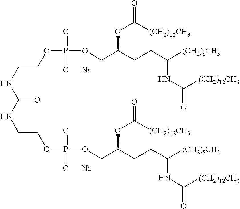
C(NCCOP(OCC(CCC([(CH2)8CH3])NC(=O)[(CH2)12CH3])OC(=O)[(CH2)12CH3])(=O)[O      Na])(=O)NCCOP(OCC(CCC([(CH2)8CH3])NC([(CH2)12CH3])=O)OC(=O)[(CH2)12CH3])(=O)[O      Na]
